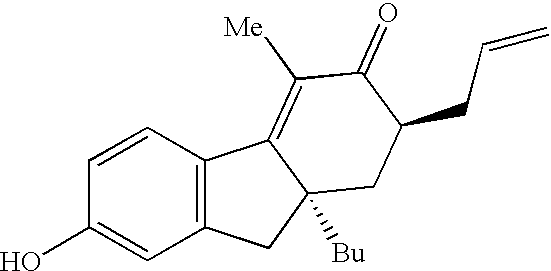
C1=CC(O)=CC2=C1C1=C([Me])C(=O)C(CC=C)CC1([Bu])C2
